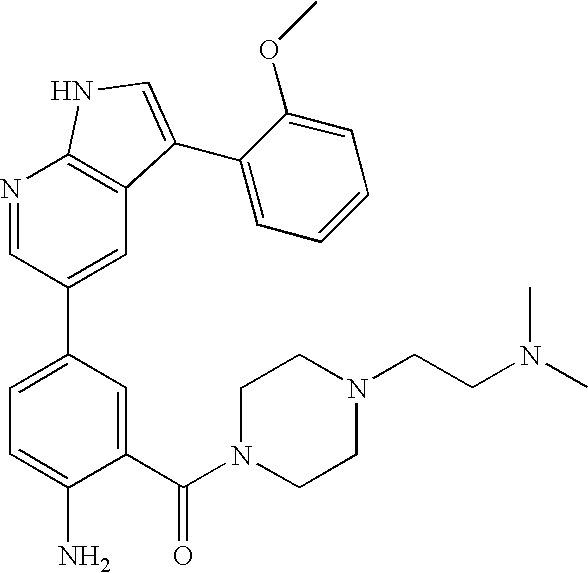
C1(C(N2CCN(CCN(C)C)CC2)=O)=CC(C2=CC3=C(N=C2)NC=C3C2=CC=CC=C2OC)=CC=C1N
